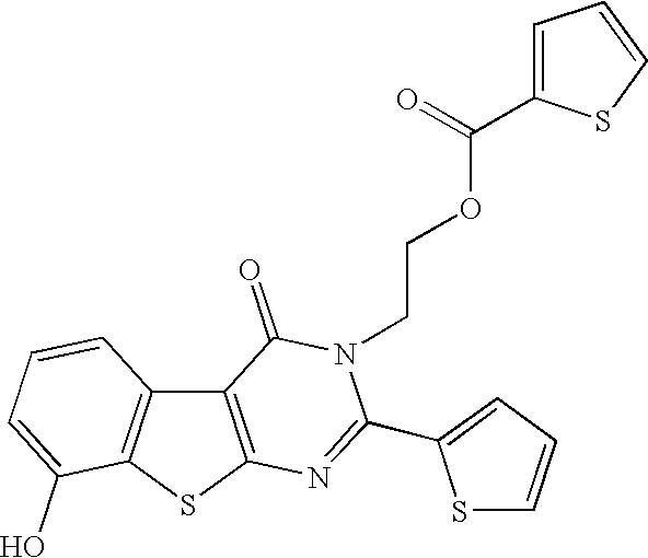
C12=C(SC3=C1C=CC=C3O)N=C(C1=CC=CS1)N(CCOC(C1=CC=CS1)=O)C2=O
